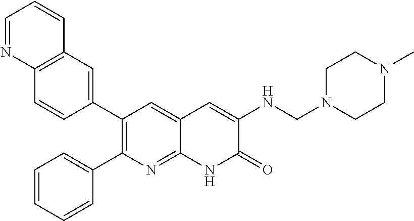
C12=C(C=C(C3=C(C4=CC=CC=C4)N=C4C(=C3)C=C(NCN3CCN(C)CC3)C(=O)N4)C=C1)C=CC=N2
